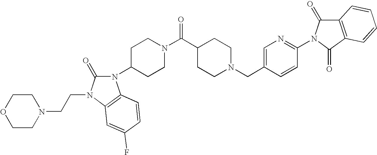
C1=CC(CN2CCC(C(N3CCC(N4C(=O)N(CCN5CCOCC5)C5=C4C=CC(F)=C5)CC3)=O)CC2)=CN=C1N1C(=O)C2=C(C1=O)C=CC=C2
